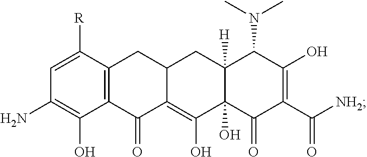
C1(N)=C(O)C2=C(C([R])=C1)CC1C(=C(O)C3(O)C([H])(C1)C(N(C)C)C(O)=C(C([NH2])=O)C3=O)C2=O
